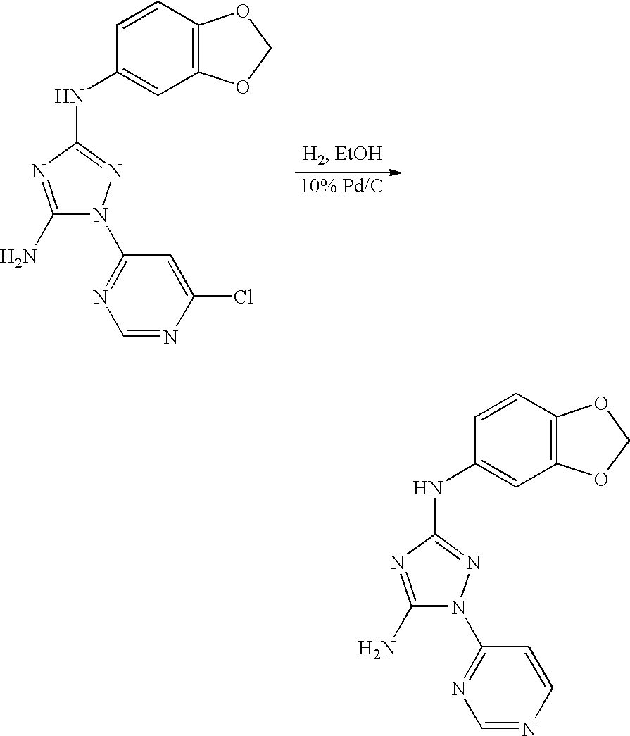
C12=C(C=C(NC3=NN(C4=NC=NC(Cl)=C4)C(N)=N3)C=C1)OCO2.C12=C(C=C(NC3=NN(C4=NC=NC=C4)C(N)=N3)C=C1)OCO2
